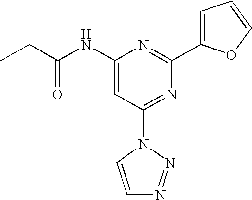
N(C1=CC(N2C=CN=N2)=NC(C2=CC=CO2)=N1)C(CC)=O
